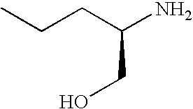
C(CC(N)CO)C
